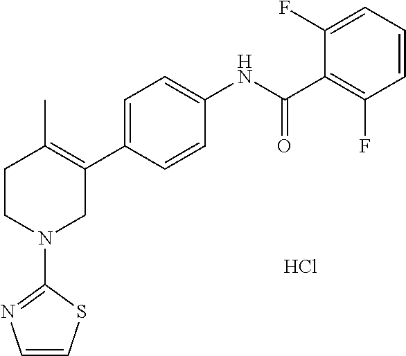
C1=C(C2=C(C)CCN(C3=NC=CS3)C2)C=CC(NC(C2=C(F)C=CC=C2F)=O)=C1.Cl
